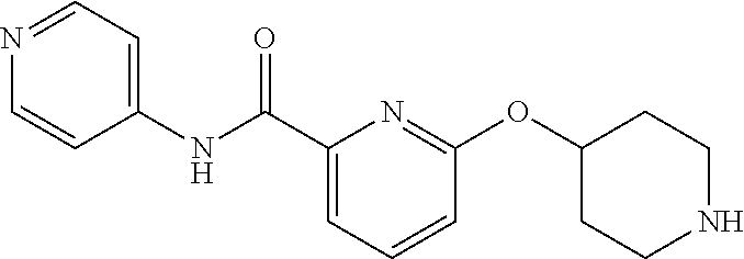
N(C(C1=CC=CC(OC2CCNCC2)=N1)=O)C1=CC=NC=C1
